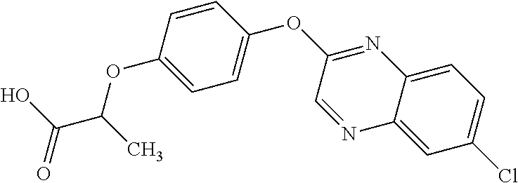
C1(Cl)=CC=C2C(=C1)N=CC(OC1=CC=C(OC(C)C(=O)O)C=C1)=N2
